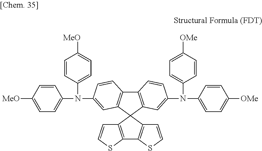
C12=C(C3(C4=C1C=CC(N(C1=CC=C([MeO])C=C1)C1=CC=C([MeO])C=C1)=C4)C1=C(C4=C3C=CS4)SC=C1)C=C(N(C1=CC=C([OMe])C=C1)C1=CC=C([OMe])C=C1)C=C2
